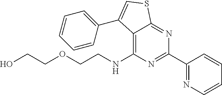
C12=C(NCCOCCO)N=C(C3=NC=CC=C3)N=C1SC=C2C1=CC=CC=C1
